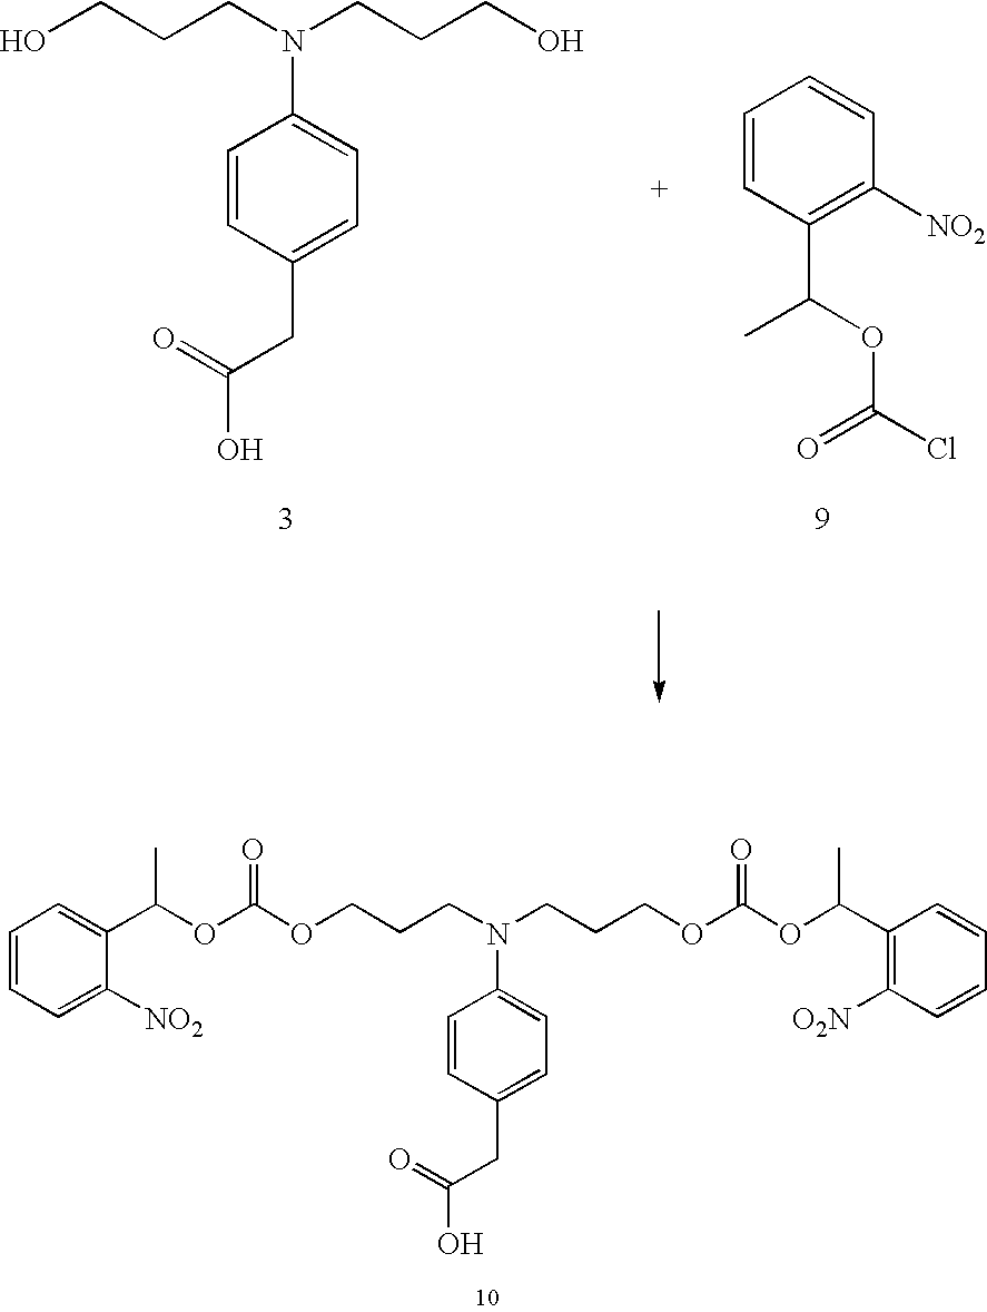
C1=CC(CC(=O)O)=CC=C1N(CCCO)CCCO.C1=CC(C(C)OC(=O)Cl)=C([NO2])C=C1.C1=CC=C([NO2])C(C(OC(OCCCN(CCCOC(OC(C2=C([O2N])C=CC=C2)C)=O)C2=CC=C(CC(=O)O)C=C2)=O)C)=C1
